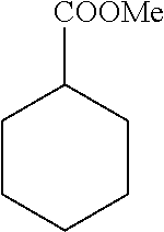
C1CCCCC1[COOMe]
